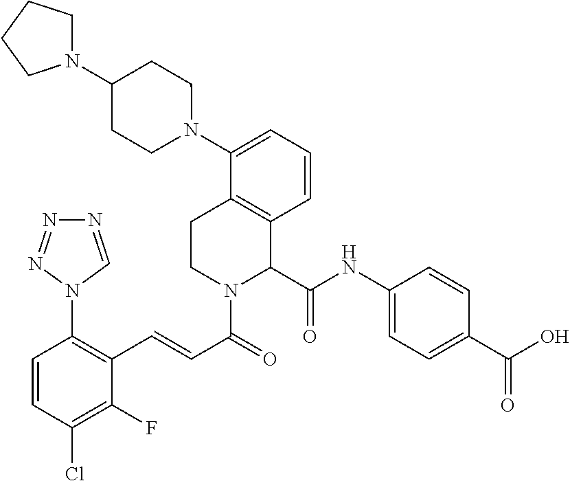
C1=CC(Cl)=C(F)C(C=CC(=O)N2C(C(NC3=CC=C(C(O)=O)C=C3)=O)C3=C(CC2)C(N2CCC(N4CCCC4)CC2)=CC=C3)=C1N1N=NN=C1
